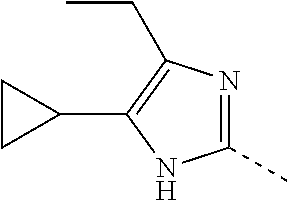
C1(C)=NC(CC)=C(C2CC2)N1
